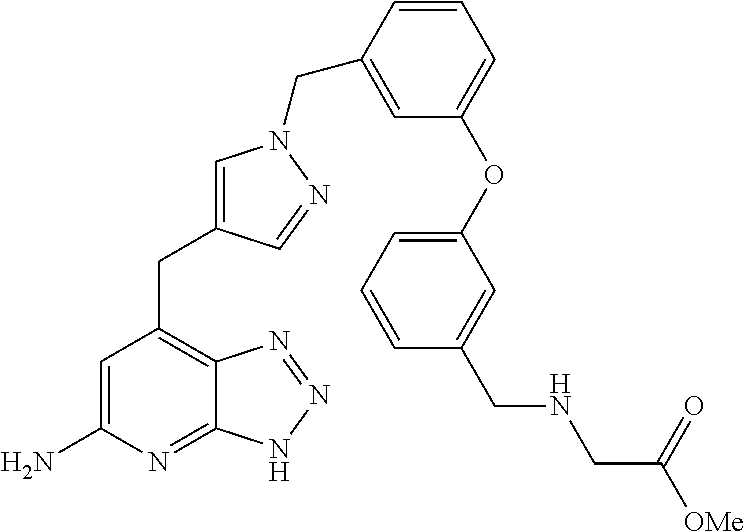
C1=C(N)N=C2C(=C1CC1=CN(CC3=CC(OC4=CC=CC(CNCC([OMe])=O)=C4)=CC=C3)N=C1)N=NN2
